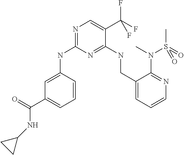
C1=C(NC2=NC=C(C(F)(F)F)C(NCC3=CC=CN=C3N(C)S(=O)(C)=O)=N2)C=CC=C1C(=O)NC1CC1
